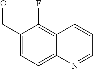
C1(C=O)=CC=C2C(=C1F)C=CC=N2
